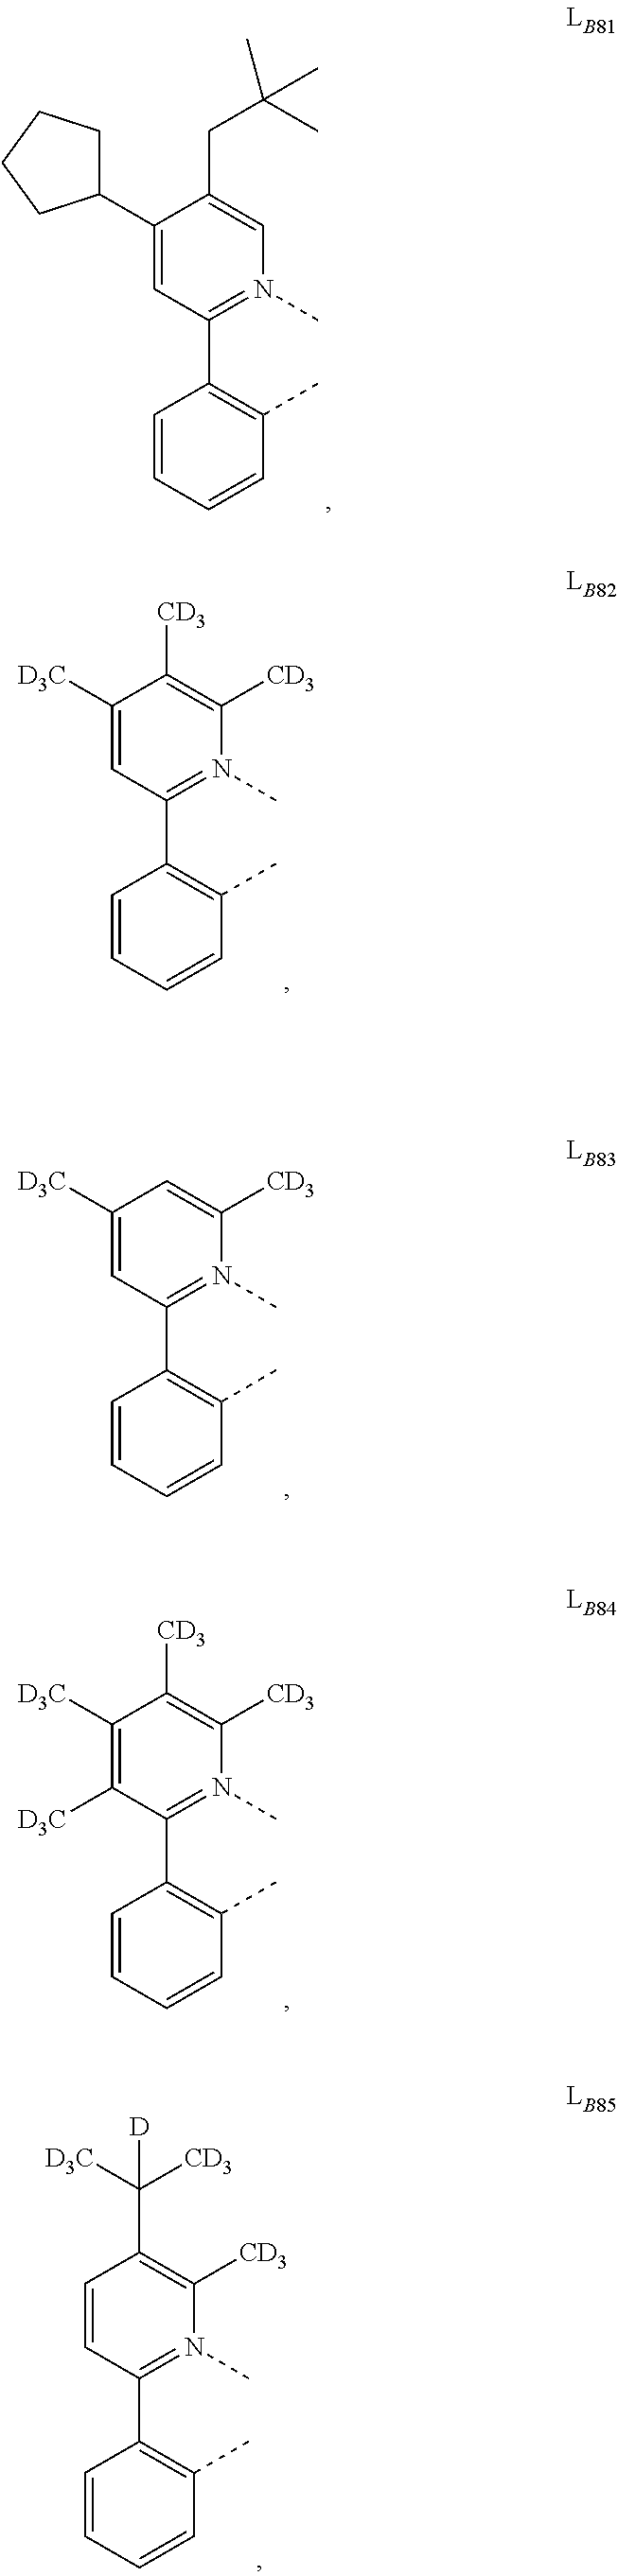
C1(C2CCCC2)=CC(C2=C(C)C=CC=C2)=N(C)C=C1CC(C)(C)C.C1([D3C])=CC(C2=C(C)C=CC=C2)=N(C)C([CD3])=C1[CD3].C1([D3C])=CC(C2=C(C)C=CC=C2)=N(C)C([CD3])=C1.C1([D3C])=C([D3C])C(C2=C(C)C=CC=C2)=N(C)C([CD3])=C1[CD3].C1=CC(C2=C(C)C=CC=C2)=N(C)C([CD3])=C1C([CD3])([D3C])[D]
